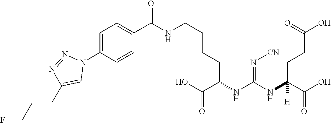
C(NC(NC(C(O)=O)CCCCNC(C1=CC=C(N2N=NC(CCCF)=C2)C=C1)=O)=N[CN])(C(=O)O)(CCC(=O)O)[H]
